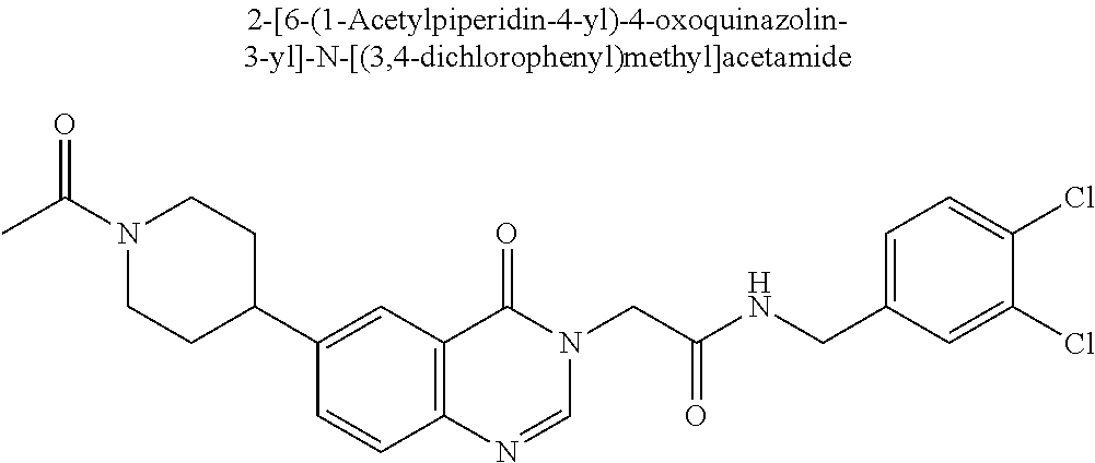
C1(C2=CC3=C(C=C2)N=CN(CC(NCC2=CC=C(Cl)C(Cl)=C2)=O)C3=O)CCN(C(C)=O)CC1
